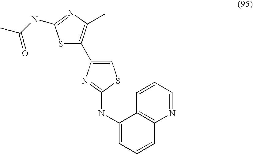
S1C(C2=CSC(NC3=CC=CC4=C3C=CC=N4)=N2)=C(C)N=C1NC(C)=O
